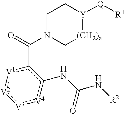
[V1]1:[V2]:[V3]:[V4]c(NC(N[R2])=O)c1C(=O)N1C[(CH2)a][Y]([Q][R1])CC1
